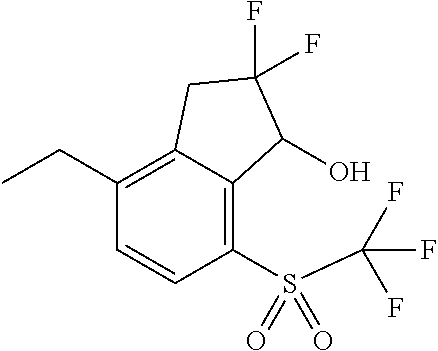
C1(S(=O)(C(F)(F)F)=O)=C2C(=C(CC)C=C1)CC(F)(F)C2O
